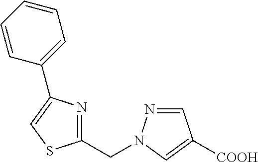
C1(CN2N=CC([COOH])=C2)=NC(C2=CC=CC=C2)=CS1
